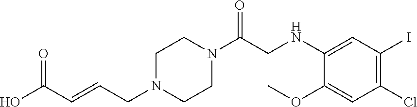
O=C(C=CCN1CCN(C(CNC2=CC(I)=C(Cl)C=C2OC)=O)CC1)O
